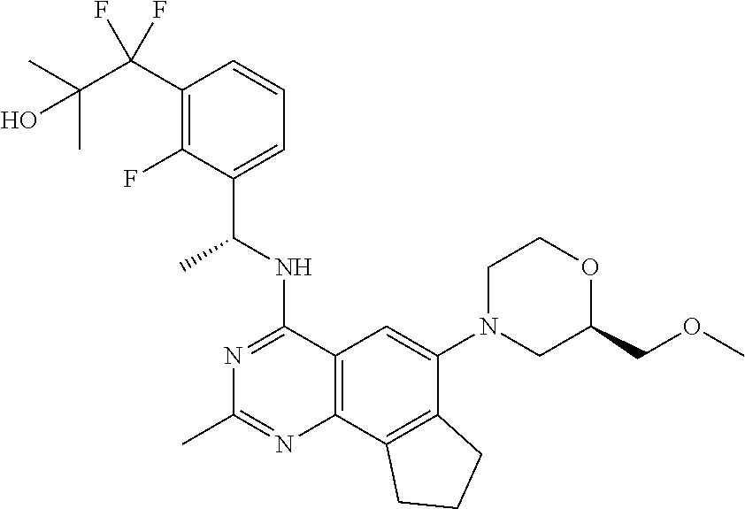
C12=C(C3=C(C(N4CC(COC)OCC4)=C1)CCC3)N=C(C)N=C2NC(C1=CC=CC(C(C(C)(C)O)(F)F)=C1F)C
